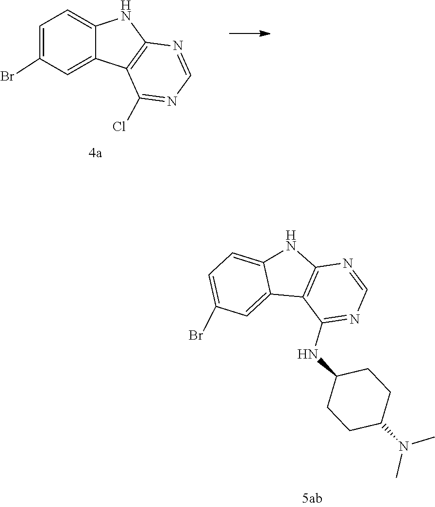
C12=C(NC3=CC=C(Br)C=C13)N=CN=C2NC1CCC(N(C)C)CC1.C1(Br)=CC=C2NC3=C(C2=C1)C(Cl)=NC=N3
